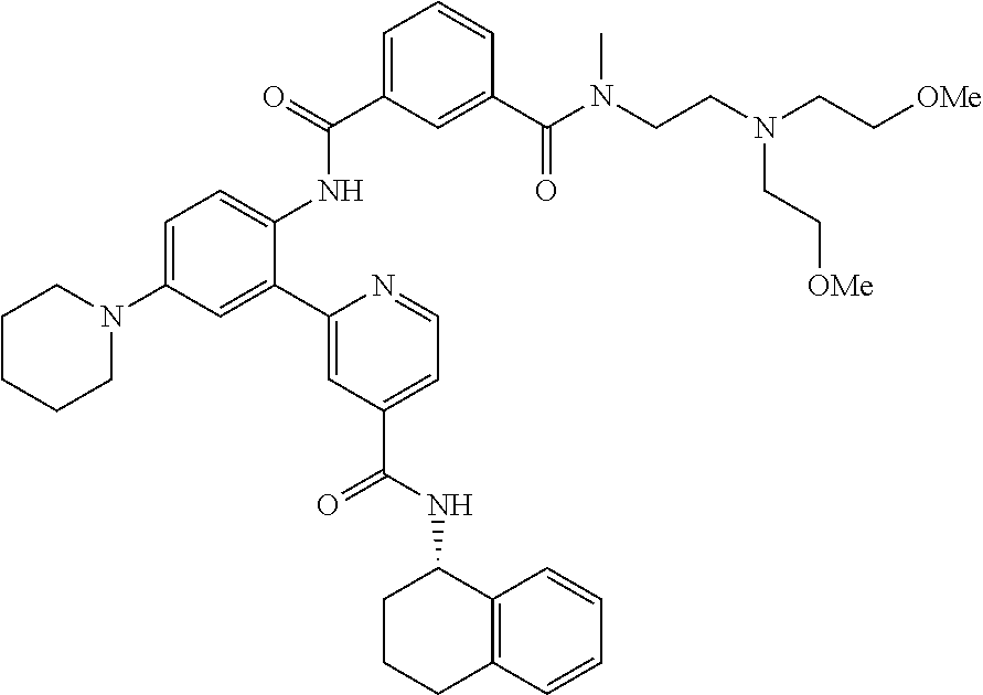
C1(C2=CC(N3CCCCC3)=CC=C2NC(C2=CC=CC(C(N(CCN(CC[OMe])CC[OMe])C)=O)=C2)=O)=CC(C(NC2CCCC3=C2C=CC=C3)=O)=CC=N1
